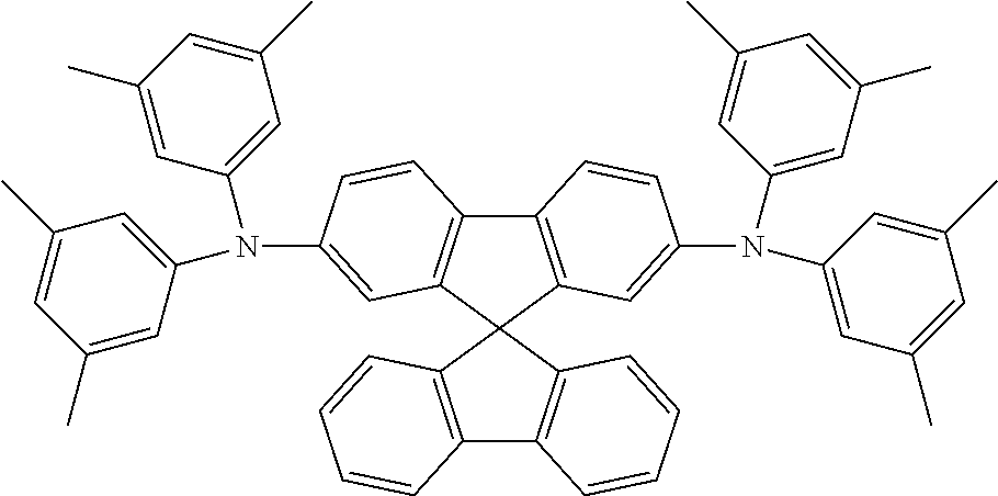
C12=C(C3(C4=C1C=CC=C4)C1=C(C4=C3C=C(N(C3=CC(C)=CC(C)=C3)C3=CC(C)=CC(C)=C3)C=C4)C=CC(N(C3=CC(C)=CC(C)=C3)C3=CC(C)=CC(C)=C3)=C1)C=CC=C2
